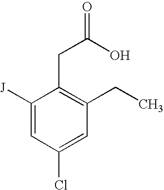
C1([J])=CC(Cl)=CC(CC)=C1CC(=O)O
